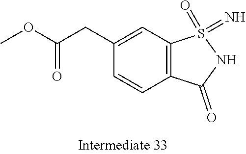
COC(CC1=CC2=C(C=C1)C(=O)NS2(=O)=N)=O
